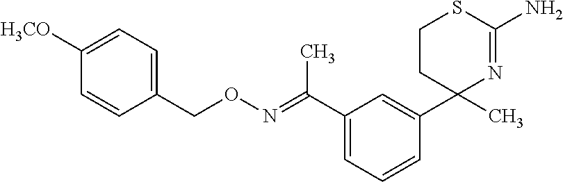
C1(C(=NOCC2=CC=C([H3CO])C=C2)C)=CC=CC(C2(C)N=C(N)SCC2)=C1
